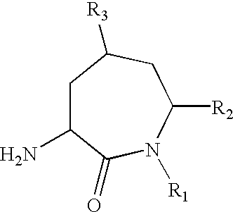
C1C(N)C(=O)N([R1])C([R2])CC1[R3]
